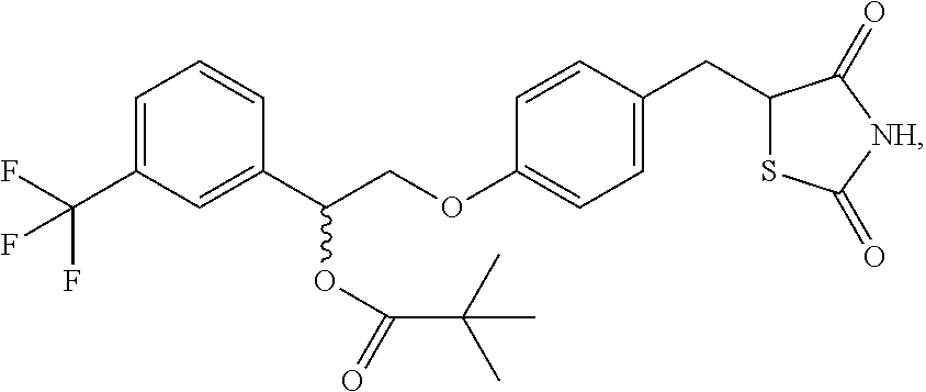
C1=C(C(F)(F)F)C=C(C(COC2=CC=C(CC3SC(=O)[NH]C3=O)C=C2)OC(=O)C(C)(C)C)C=C1
